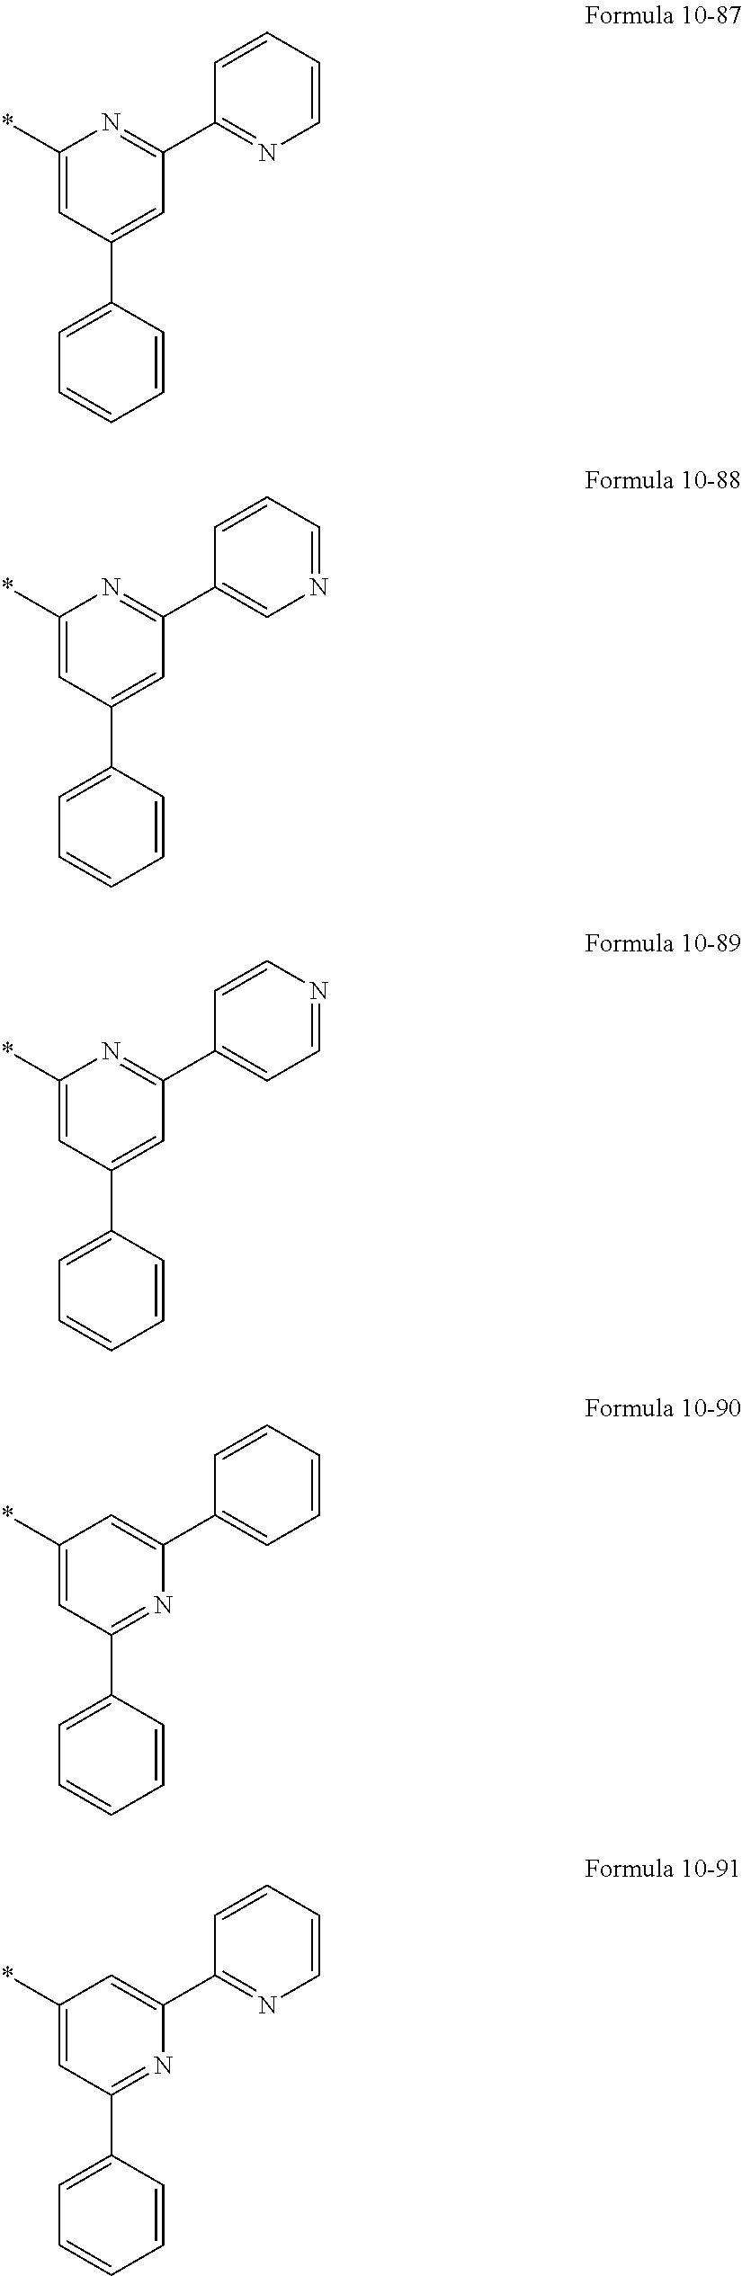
C1(*)=CC(C2=CC=CC=C2)=CC(C2=NC=CC=C2)=N1.C1(*)=CC(C2=CC=CC=C2)=CC(C2=CN=CC=C2)=N1.C1(*)=CC(C2=CC=CC=C2)=CC(C2=CC=NC=C2)=N1.C1(*)=CC(C2=CC=CC=C2)=NC(C2=CC=CC=C2)=C1.C1(*)=CC(C2=CC=CC=C2)=NC(C2=NC=CC=C2)=C1
